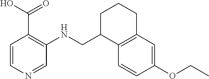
C1=CN=CC(NCC2C3=C(CCC2)C=C(OCC)C=C3)=C1C(=O)O
